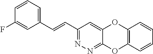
C(=CC1=NN=C2C(=C1)OC1=C(O2)C=CC=C1)C1=CC=CC(F)=C1
